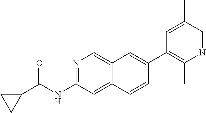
N1=C(NC(=O)C2CC2)C=C2C(=C1)C=C(C1=C(C)N=CC(C)=C1)C=C2
